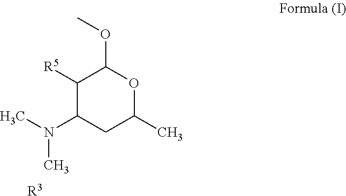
C1([R5])C(N(C)C)CC(C)OC1OC.[R3]
